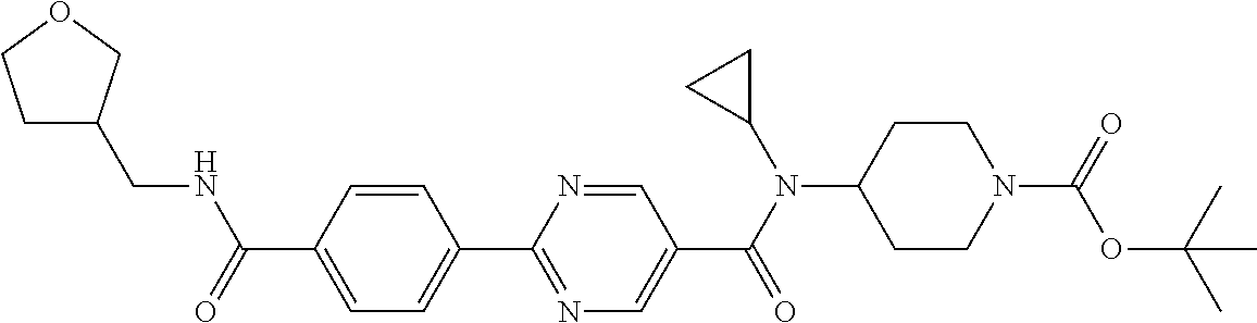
C1(C(=O)NCC2CCOC2)=CC=C(C2=NC=C(C(N(C3CC3)C3CCN(C(=O)OC(C)(C)C)CC3)=O)C=N2)C=C1
